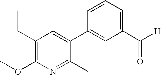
C1(CC)=C(OC)N=C(C)C(C2=CC(C([H])=O)=CC=C2)=C1
